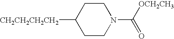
[CH2CH2CH2CH2]C1CCN(C([OCH2CH3])=O)CC1
